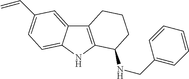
C12=C(NC3=CC=C(C=C)C=C13)C(NCC1=CC=CC=C1)CCC2
